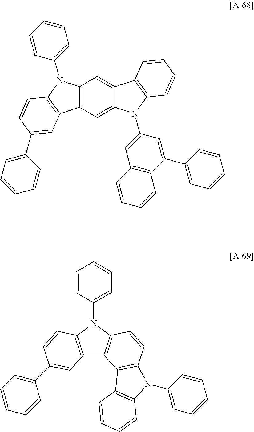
C12=C(C=C3C(=C1)C1=C(N3C3=CC4=C(C(C5=CC=CC=C5)=C3)C=CC=C4)C=CC=C1)C1=C(N2C2=CC=CC=C2)C=CC(C2=CC=CC=C2)=C1.C12=C(N(C3=CC=CC=C3)C3=C1C1=C(C=C3)N(C3=CC=CC=C3)C3=C1C=CC=C3)C=CC(C1=CC=CC=C1)=C2
